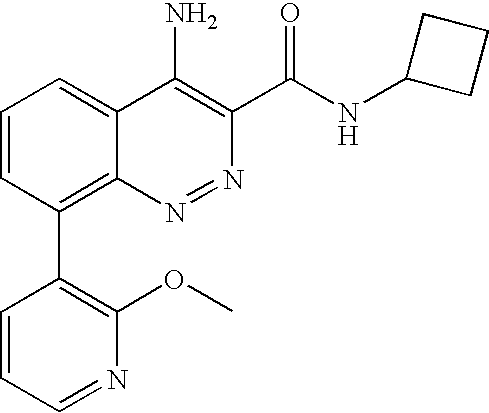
C1=CC=NC(OC)=C1C1=C2C(=CC=C1)C(N)=C(C(NC1CCC1)=O)N=N2
